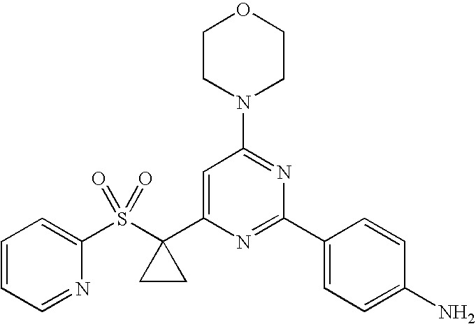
C1(S(C2(C3=CC(N4CCOCC4)=NC(C4=CC=C(N)C=C4)=N3)CC2)(=O)=O)=CC=CC=N1
